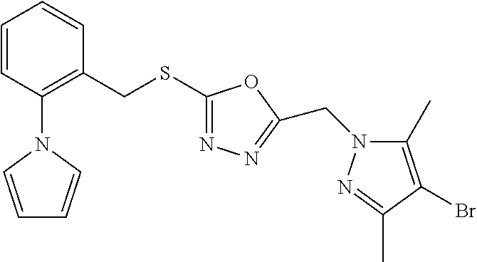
C1=CC(N2C=CC=C2)=C(CSC2=NN=C(CN3C(C)=C(Br)C(C)=N3)O2)C=C1
